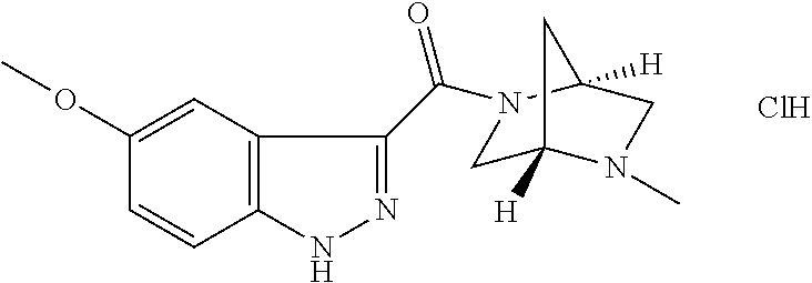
C1(C(=O)N2CC3([H])N(C)CC2([H])C3)=NNC2=C1C=C(OC)C=C2.Cl
